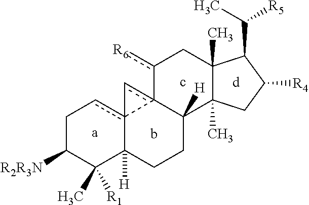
C1C([R2R3N])C(C)([R1])C2([H])c3(c1)-c1(c-3)C([H])(CC2)C2(C)C(C)(Cc-1[R6])C(C(C)[R5])C([R4])C2.[a].c.b.[d]
